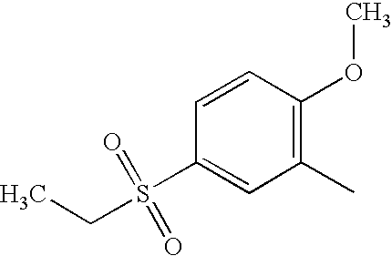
C1=CC(OC)=C(C)C=C1S(CC)(=O)=O
